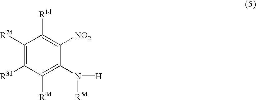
C1([R2d])=C([R3d])C([R4d])=C(N([H])[R5d])C([NO2])=C1[R1d]
